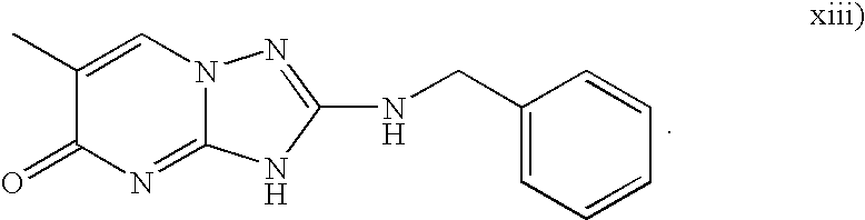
C1(C)=CN2C(=NC1=O)NC(NCC1=CC=CC=C1)=N2
